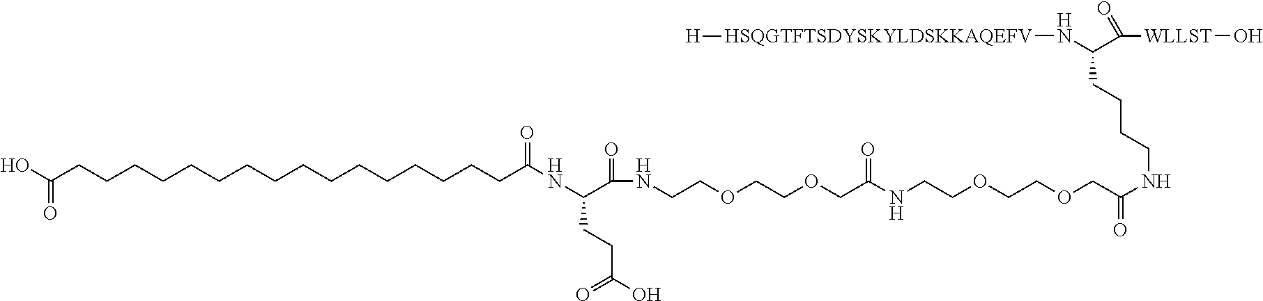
C(CCC(N[HSQGTFTSDYSKYLDSKKAQEFV][H])C([WLLST]O)=O)CNC(COCCOCCNC(COCCOCCNC(C(NC(CCCCCCCCCCCCCCCCC(O)=O)=O)CCC(O)=O)=O)=O)=O
